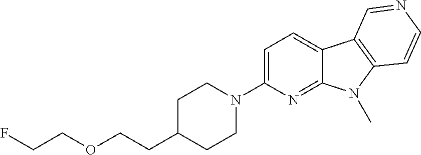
N1(C2=CC=C3C(=N2)N(C)C2=C3C=NC=C2)CCC(CCOCCF)CC1
